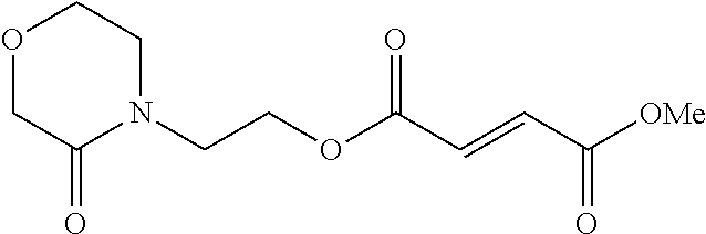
N1(CCOC(C=CC([OMe])=O)=O)CCOCC1=O
